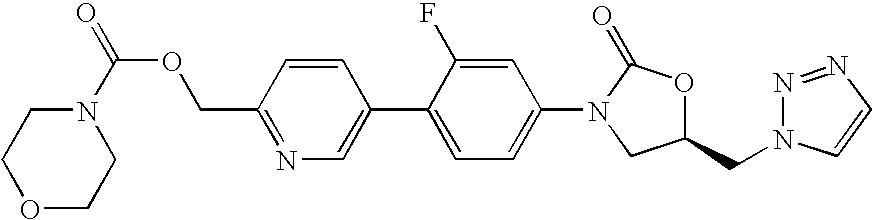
N1(C(OCC2=NC=C(C3=CC=C(N4C(=O)OC(CN5N=NC=C5)C4)C=C3F)C=C2)=O)CCOCC1
